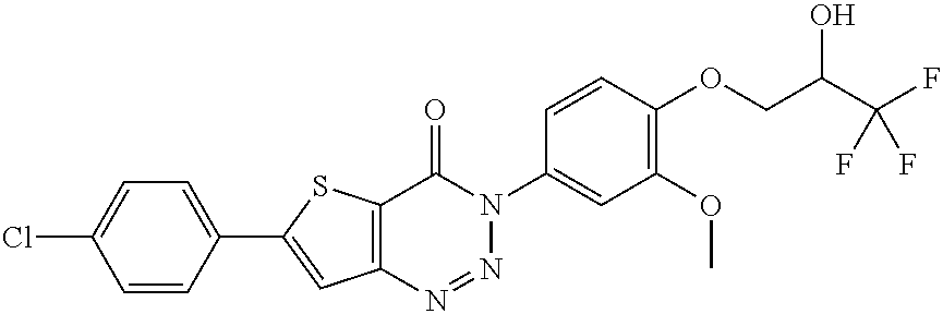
C12=C(SC(C3=CC=C(Cl)C=C3)=C1)C(=O)N(C1=CC(OC)=C(OCC(C(F)(F)F)O)C=C1)N=N2
